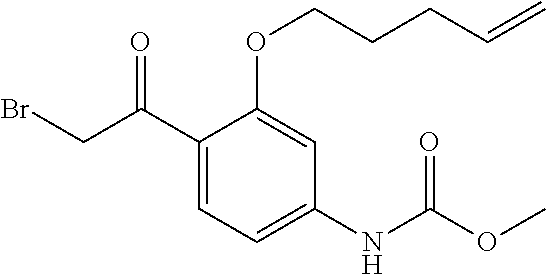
C1(C(CBr)=O)=CC=C(NC(OC)=O)C=C1OCCCC=C
